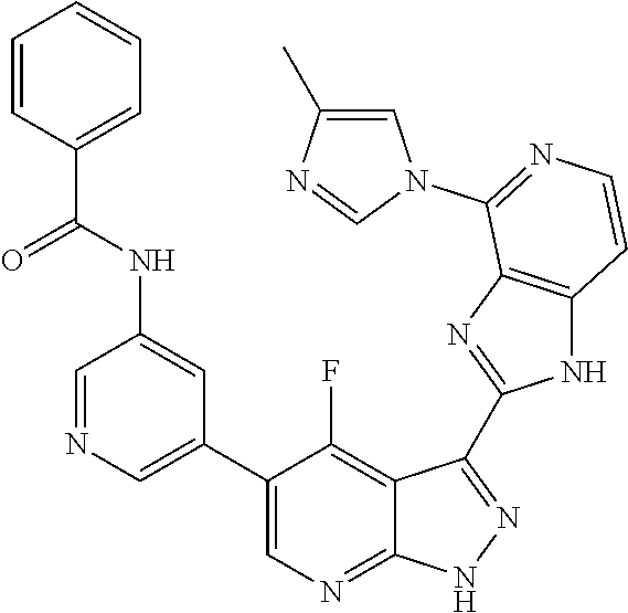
C1=NC=C(C2=CN=C3C(=C2F)C(C2=NC4=C(N2)C=CN=C4N2C=C(C)N=C2)=N[N H]3)C=C1NC(C1=CC=CC=C1)=O
